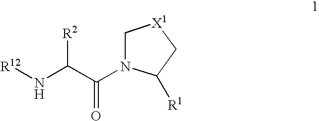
C1N(C(C(N[R12])[R2])=O)C([R1])C[X1]1
